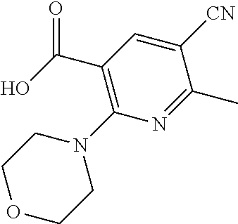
C(C1=C(N2CCOCC2)N=C(C)C([CN])=C1)(O)=O
